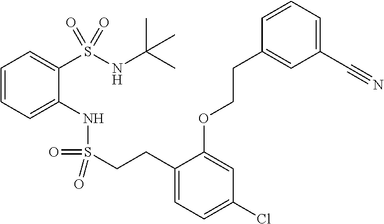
C1=CC=C(NS(=O)(=O)CCC2=CC=C(Cl)C=C2OCCC2=CC(C#N)=CC=C2)C(S(NC(C)(C)C)(=O)=O)=C1
